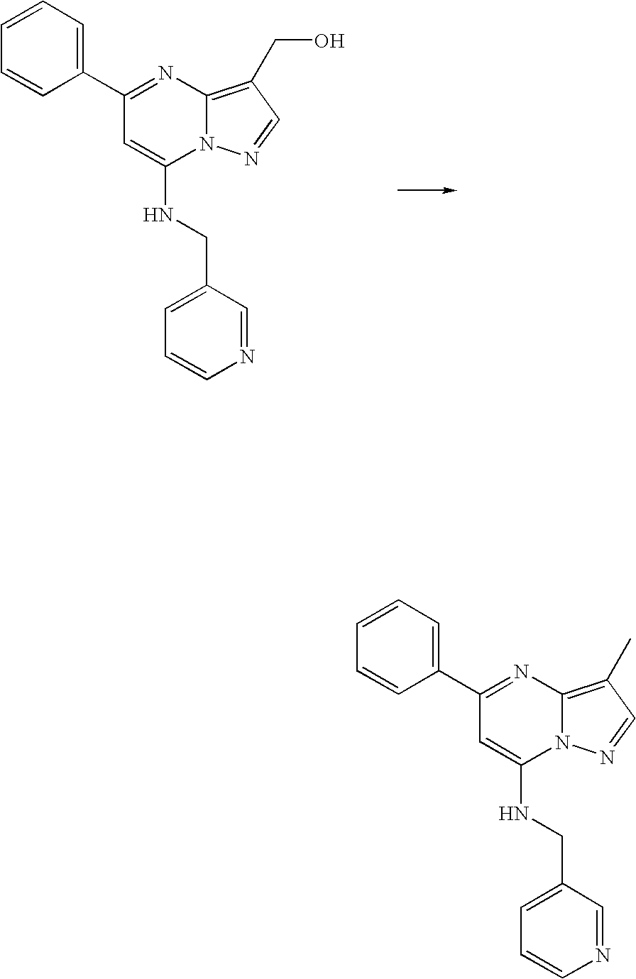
C1(C2=CC=CC=C2)=NC2=C(C)C=NN2C(NCC2=CC=CN=C2)=C1.C1(C2=CC=CC=C2)=NC2=C(CO)C=NN2C(NCC2=CC=CN=C2)=C1
